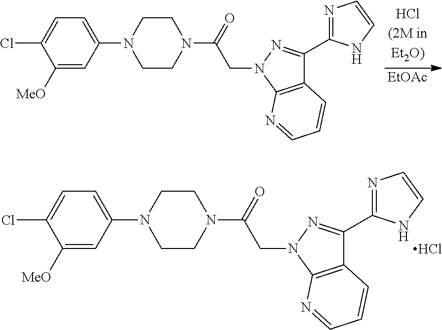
C12=C(N(CC(N3CCN(C4=CC=C(Cl)C([MeO])=C4)CC3)=O)N=C1C1=NC=CN1)N=CC=C2.[EtOAc].C12=C(N(CC(N3CCN(C4=CC=C(Cl)C([MeO])=C4)CC3)=O)N=C1C1=NC=CN1)N=CC=C2.Cl
